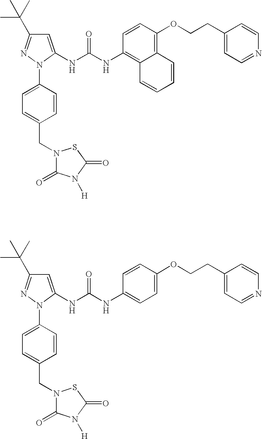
C1=C(NC(NC2=C3C(=C(OCCC4=CC=NC=C4)C=C2)C=CC=C3)=O)N(C2=CC=C(CN3C(=O)N([H])C(=O)S3)C=C2)N=C1C(C)(C)C.C1=C(NC(NC2=CC=C(OCCC3=CC=NC=C3)C=C2)=O)N(C2=CC=C(CN3C(=O)N([H])C(=O)S3)C=C2)N=C1C(C)(C)C
